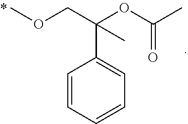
COCC(OC(C)=O)(C)C1=CC=CC=C1
